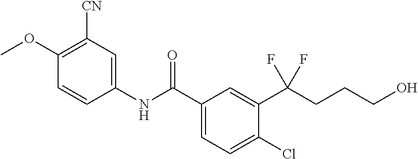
C1(NC(C2=CC=C(Cl)C(C(CCCO)(F)F)=C2)=O)=CC([CN])=C(OC)C=C1
